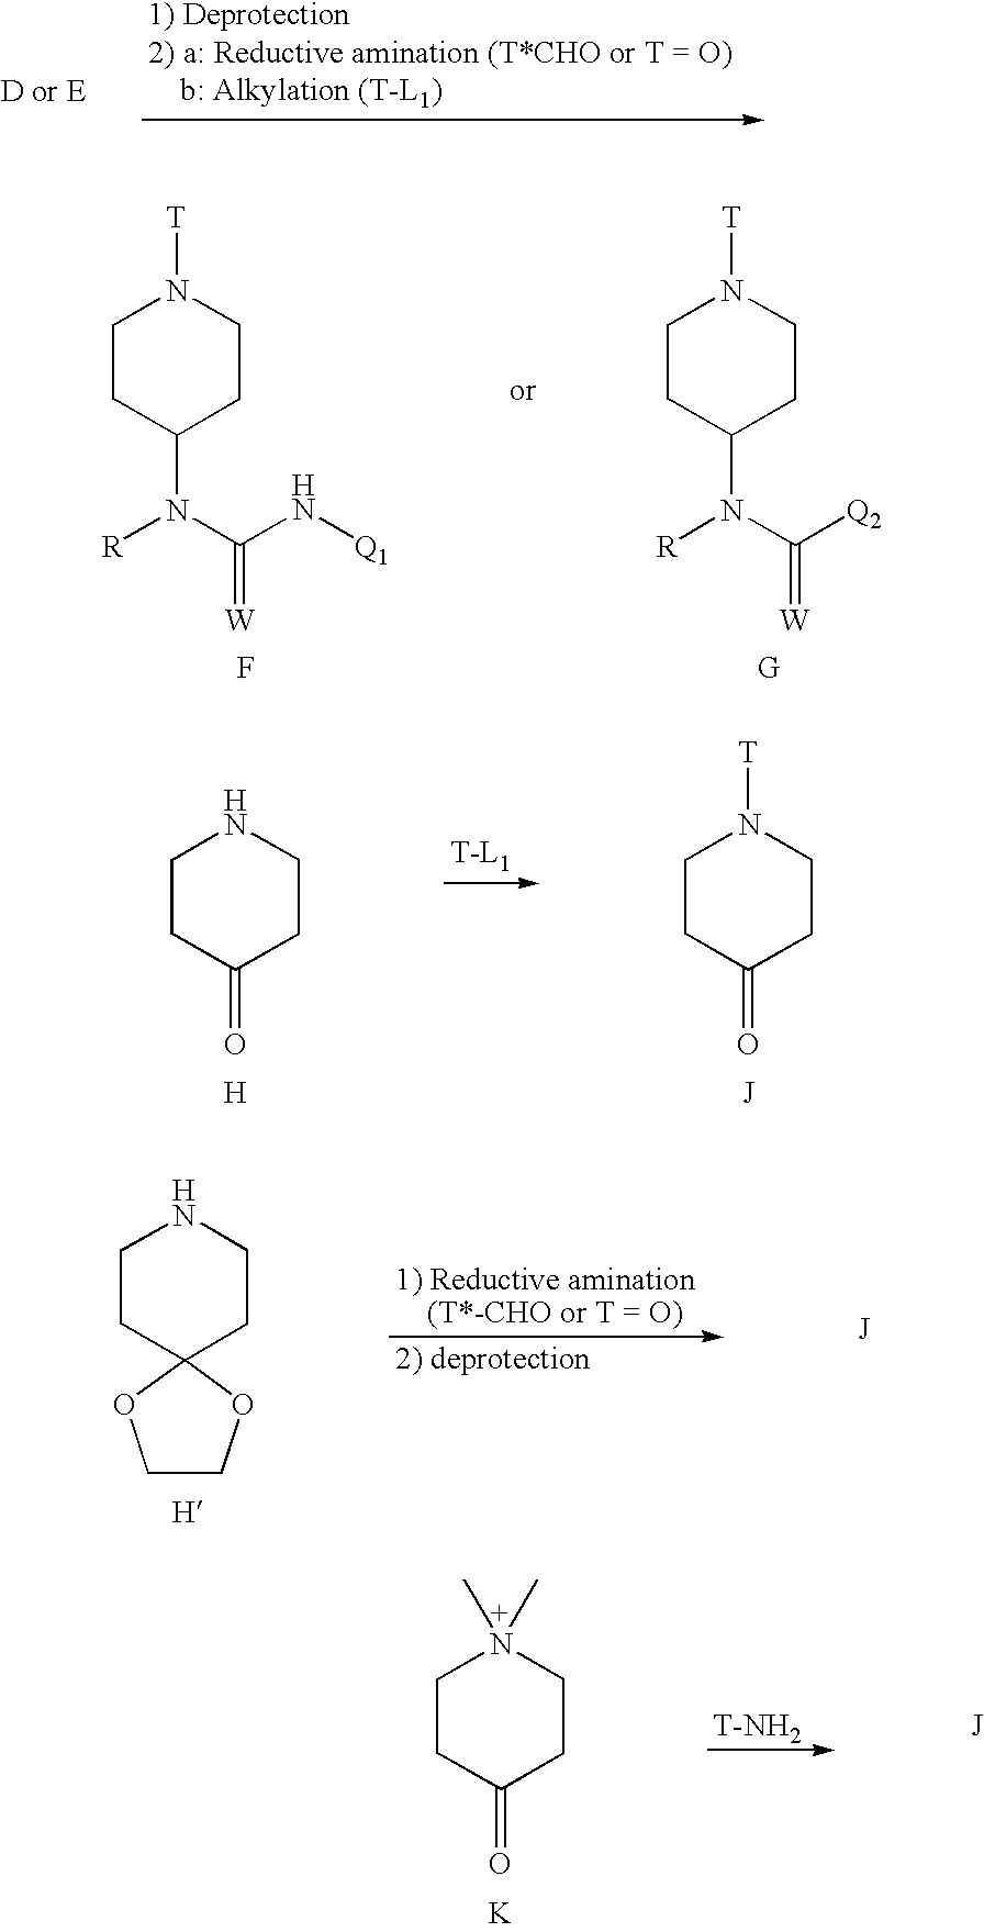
C1CC(=O)CCN1.[H].C1CC(=O)CCN1[T].[J].C1CC2(CCN1)OCCO2.[H].C1CC(N([R])C(=[W])N[Q1])CCN1[T].F.C1CC(N([R])C(=[W])[Q2])CCN1[T].[G].[T-NH2].[J].C1CC(=O)CCN1(C)C.[K]
